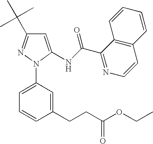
C1=C(NC(C2=NC=CC3=C2C=CC=C3)=O)N(C2=CC=CC(CCC(OCC)=O)=C2)N=C1C(C)(C)C
